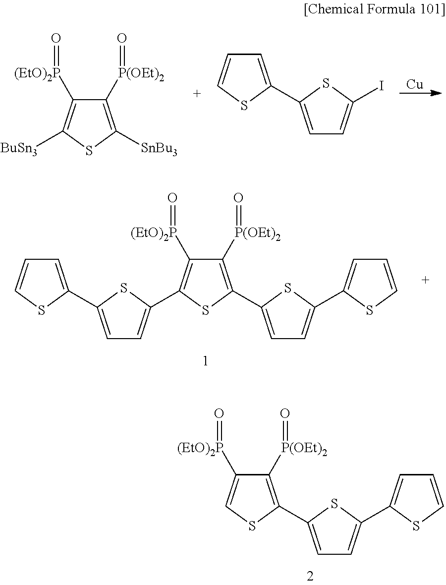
C1([P(OEt)2]=O)=C(C2=CC=C(C3=CC=CS3)S2)SC=C1[(EtO)2P]=O.C1=C(C2=CC=CS2)SC(C2=C([(EtO)2P]=O)C([P(OEt)2]=O)=C(C3=CC=C(C4=CC=CS4)S3)S2)=C1.[BuSn3]C1=C([(EtO)2P]=O)C([P(OEt)2]=O)=C([SnBu3])S1.C1=C(C2=CC=C(I)S2)SC=C1.[Cu]
